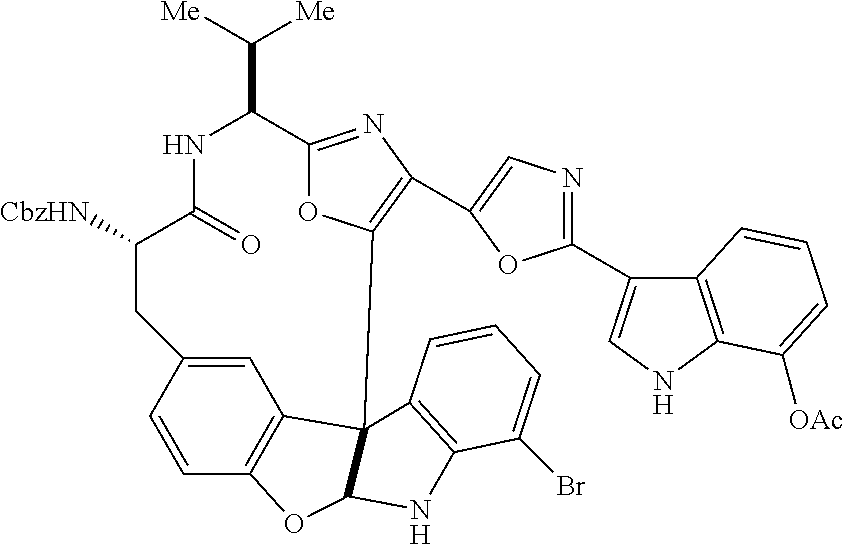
C1C([CbzHN])C(=O)NC(C([Me])[Me])C2=NC(C3=CN=C(C4=CNC5=C4C=CC=C5[OAc])O3)=C(O2)C23C4=C(C=CC1=C4)OC2NC1=C3C=CC=C1Br
